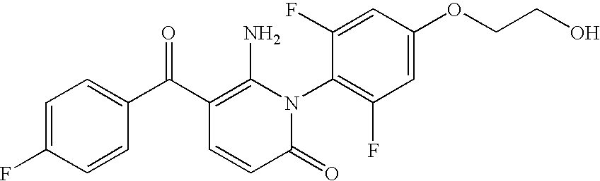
C1=C(C(C2=C(N)N(C3=C(F)C=C(OCCO)C=C3F)C(=O)C=C2)=O)C=CC(F)=C1
